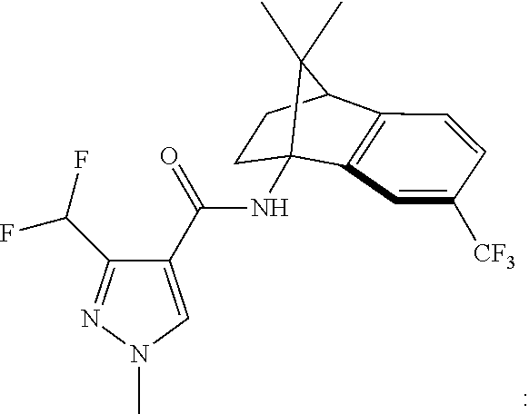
N(C12C3=C(C=CC([CF3])=C3)C(CC1)C2(C)C)C(=O)C1=CN(C)N=C1C(F)F
